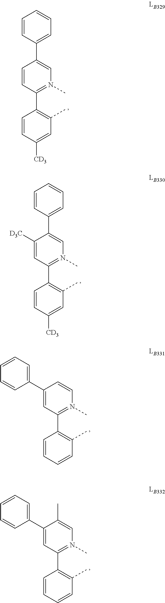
C1(C2=C(C)C=C([CD3])C=C2)=N(C)C=C(C2=CC=CC=C2)C=C1.C1(C2=C(C)C=C([CD3])C=C2)=N(C)C=C(C2=CC=CC=C2)C([D3C])=C1.C1(C2=C(C)C=CC=C2)=N(C)C=CC(C2=CC=CC=C2)=C1.C1(C2=C(C)C=CC=C2)=N(C)C=C(C)C(C2=CC=CC=C2)=C1
